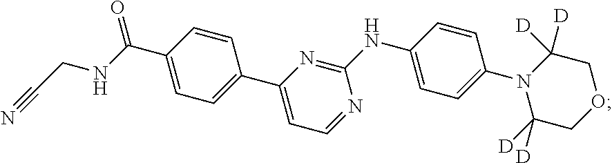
C1(C(NCC#N)=O)=CC=C(C2=CC=NC(NC3=CC=C(N4C([D])([D])COCC4([D])[D])C=C3)=N2)C=C1
